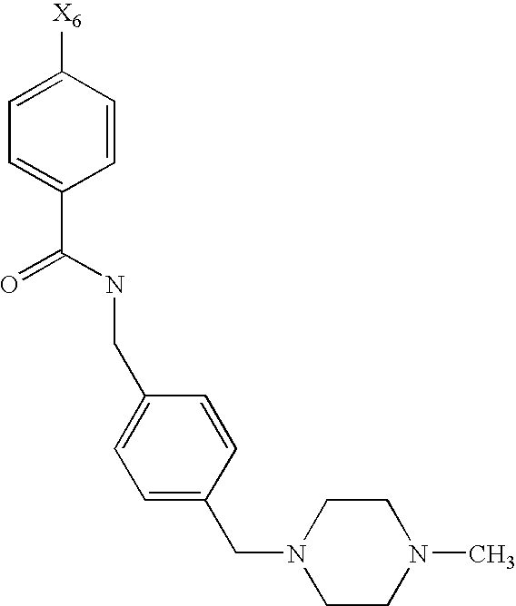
C1=C([X6])C=CC(C(NCC2=CC=C(CN3CCN(C)CC3)C=C2)=O)=C1
